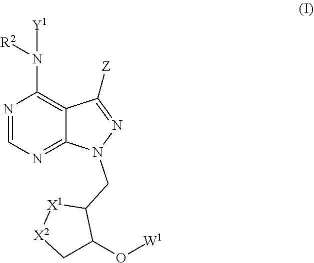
N1=CN=C2C(=C1N([Y1])[R2])C([Z])=NN2CC1[X1][X2]CC1O[W1]
